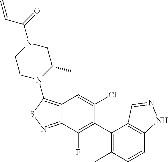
C12=C(N3C(C)CN(C(=O)C=C)CC3)SN=C1C(F)=C(C1=C(C)C=CC3=C1C=NN3)C(Cl)=C2
